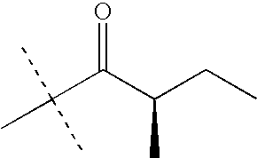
CC(C(C(CC)C)=O)(C)C
